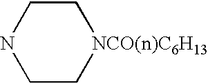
N1CC[NCO(n)C6H13]CC1
